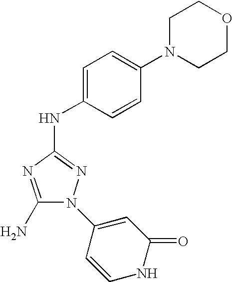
C1(N)=NC(NC2=CC=C(N3CCOCC3)C=C2)=NN1C1=CC(=O)NC=C1
